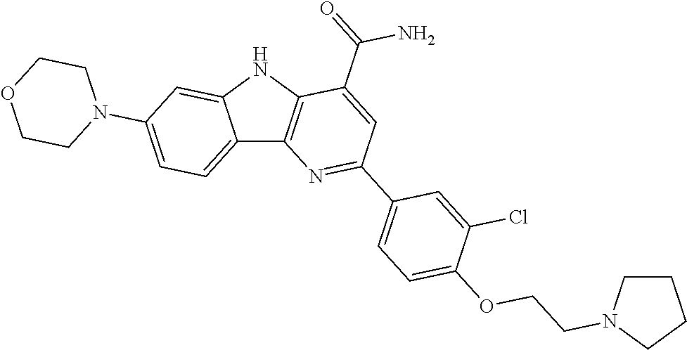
C12=CC=C(N3CCOCC3)C=C1NC1=C2N=C(C2=CC=C(OCCN3CCCC3)C(Cl)=C2)C=C1C(=O)N
